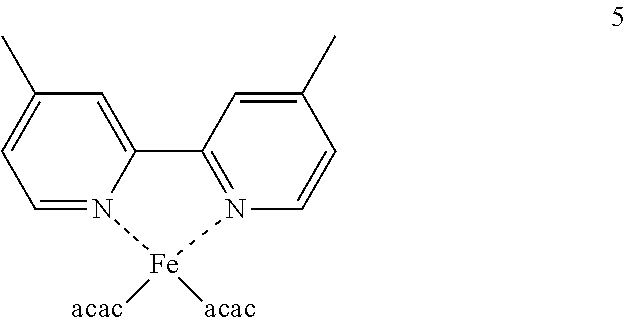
C1=N2C(=CC(C)=C1)C1=N(C=CC(C)=C1)[Fe]2([acac])[acac]
